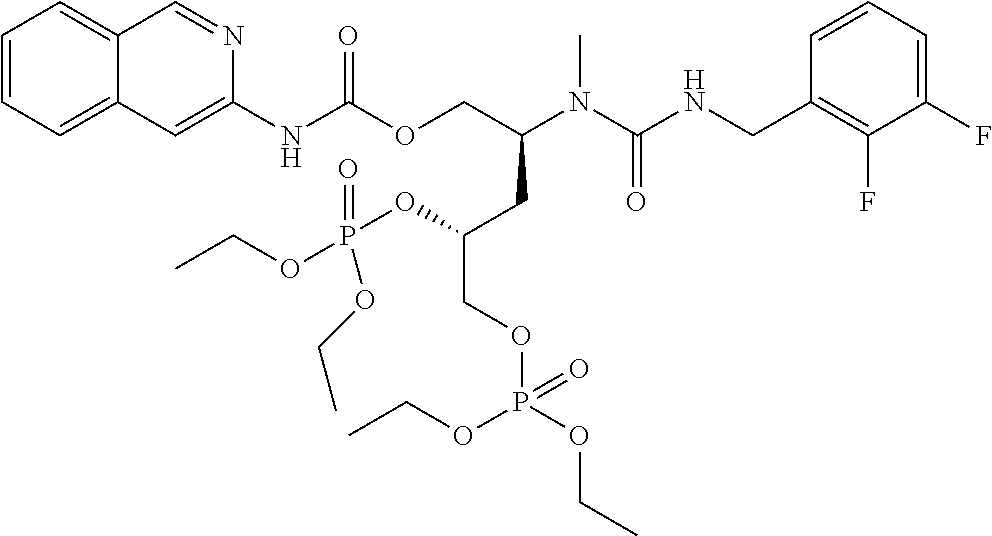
C1=CC(CNC(N(C(COC(NC2=CC3=CC=CC=C3C=N2)=O)CC(COP(OCC)(OCC)=O)OP(OCC)(=O)OCC)C)=O)=C(F)C(F)=C1
